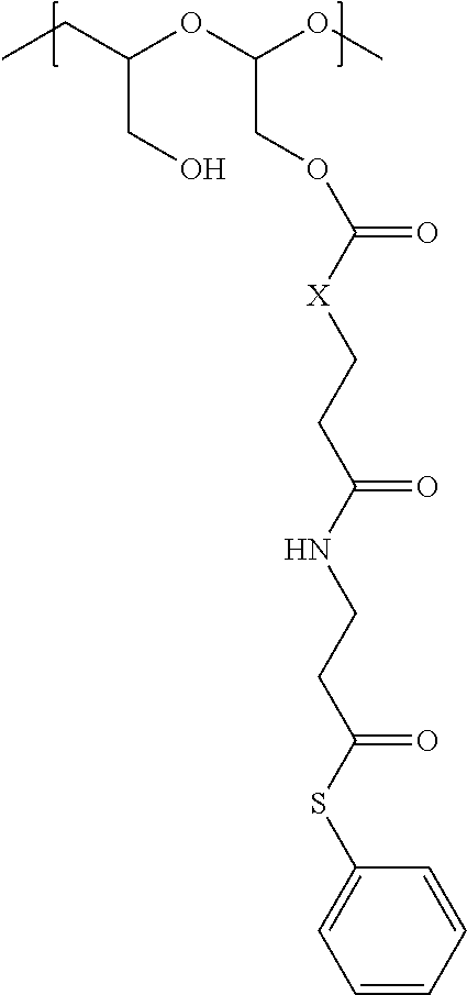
CCC(OC(OC)COC([X]CCC(NCCC(SC1=CC=CC=C1)=O)=O)=O)CO
